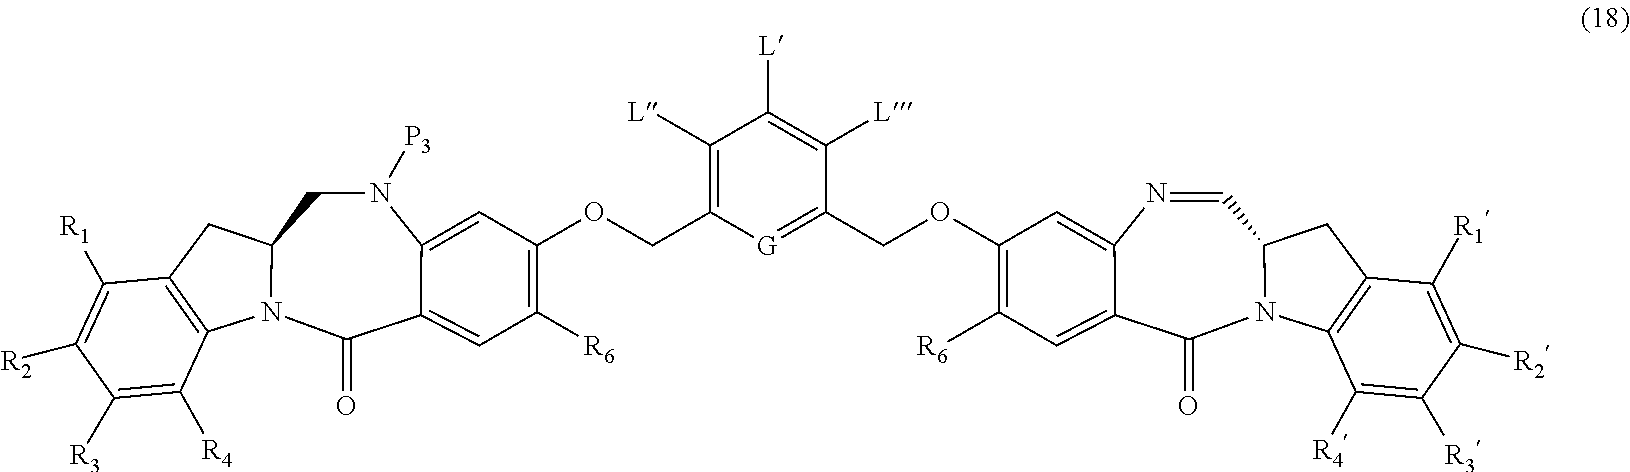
N1([P3])CC2N(C(=O)C3=CC([R6])=C(OCC4=C([L])C([L])=C([L])C(COC5=C([R6])C=C6C(=O)N7C(C=NC6=C5)CC5=C7C([R4])=C([R3])C([R2])=C5[R1])=[G]4)C=C13)C1=C(C2)C([R1])=C([R2])C([R3])=C1[R4]
